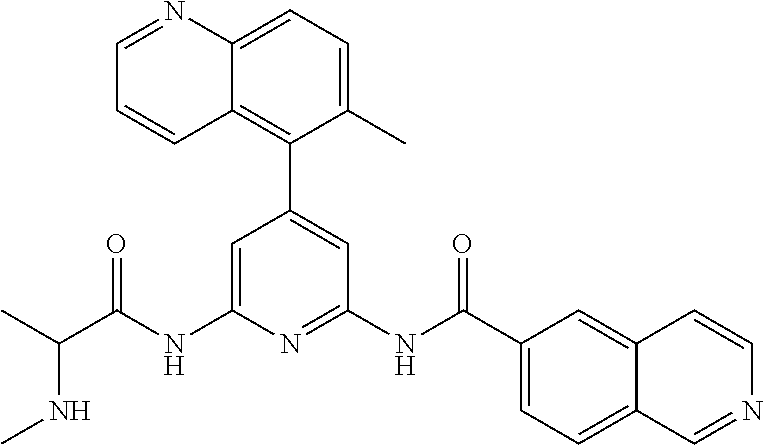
C1=C(NC(C(C)NC)=O)N=C(NC(=O)C2=CC=C3C(=C2)C=CN=C3)C=C1C1=C2C(=CC=C1C)N=CC=C2
